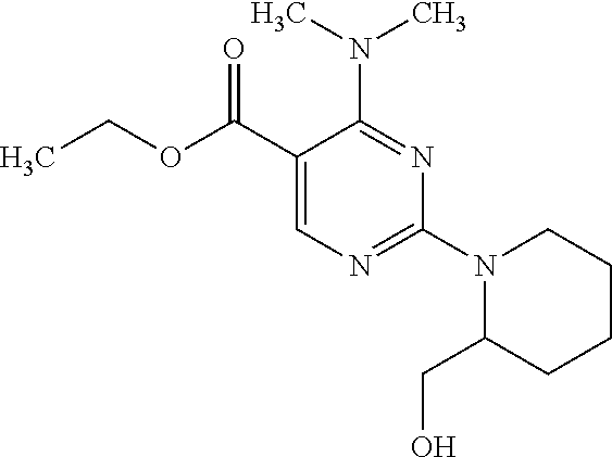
N(C1=NC(N2C(CO)CCCC2)=NC=C1C(OCC)=O)(C)C
